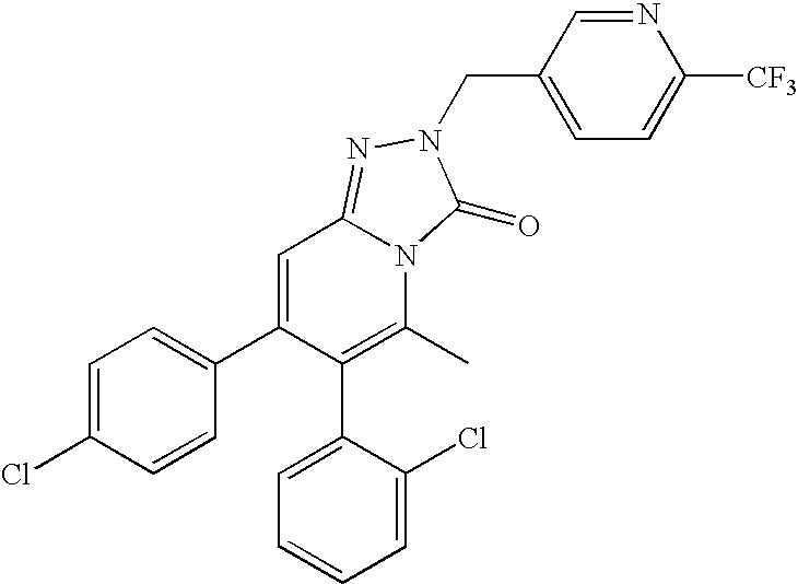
C1=C(C2=CC=C(Cl)C=C2)C(C2=CC=CC=C2Cl)=C(C)N2C1=NN(CC1=CC=C([CF3])N=C1)C2=O
